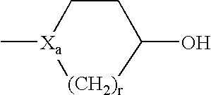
[Xa]1(C)CCC(O)[(CH2)r]1
